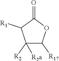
C1([R2])([R2a])C([R17])OC(=O)C1[R1]
